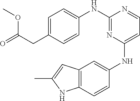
C1=C(CC(=O)OC)C=CC(NC2=NC(NC3=CC4=C(C=C3)NC(C)=C4)=CC=N2)=C1
